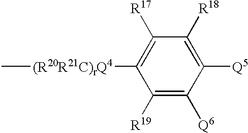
C[(R20R21C)rQ4]C1=C([R17])C([R18])=C([Q5])C([Q6])=C1[R19]
